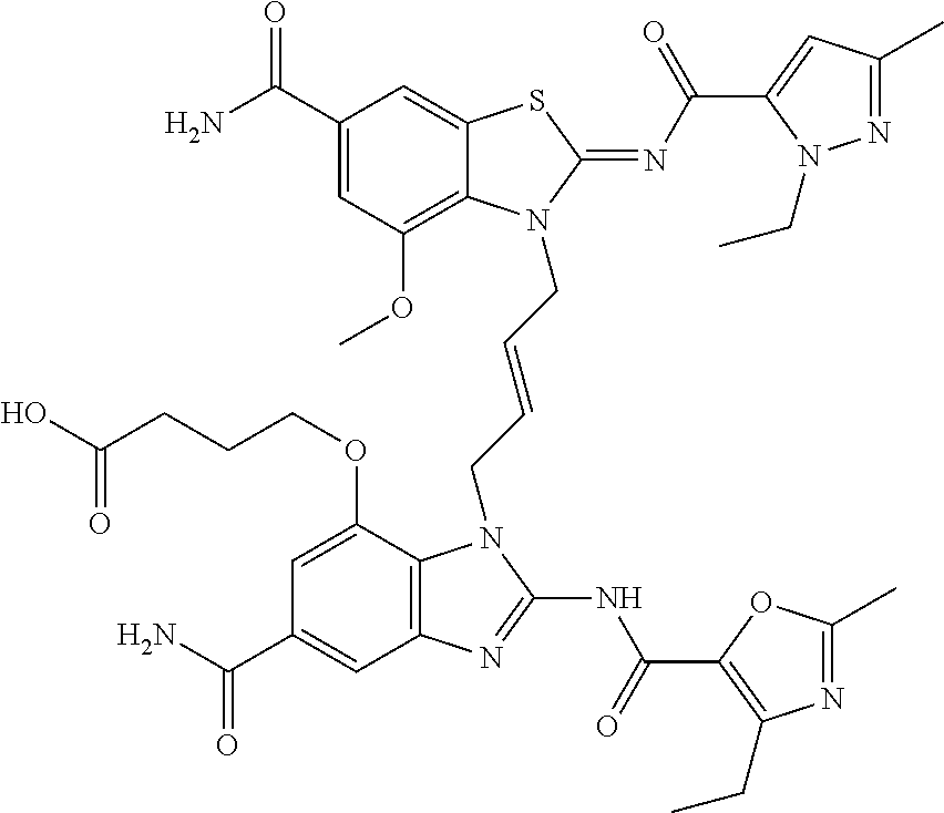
C1(C(N)=O)=CC(OC)=C2C(=C1)SC(=NC(=O)C1=CC(C)=NN1CC)N2CC=CCN1C2=C(C=C(C(N)=O)C=C2OCCCC(O)=O)N=C1NC(=O)C1=C(CC)N=C(C)O1
